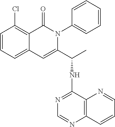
C1=CC=C2C(=C1Cl)C(=O)N(C1=CC=CC=C1)C(C(C)NC1=NC=NC3=C1N=CC=C3)=C2
